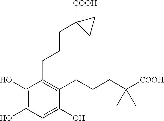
C1(O)=C(O)C(CCCC2([COOH])CC2)=C(CCCC(C)(C)[COOH])C(O)=C1
